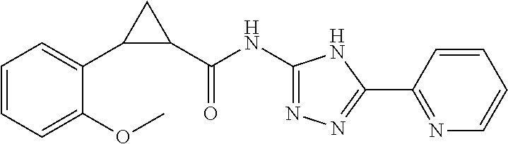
C1(NC(C2C(C3=CC=CC=C3OC)C2)=O)=NN=C(C2=NC=CC=C2)N1
